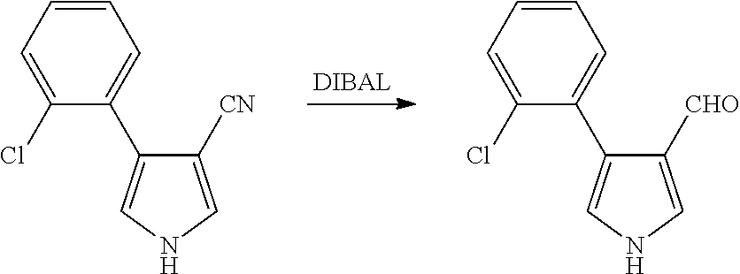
C1=CC=C(Cl)C(C2=CNC=C2[CN])=C1.C1=CC=C(Cl)C(C2=CNC=C2[CHO])=C1
